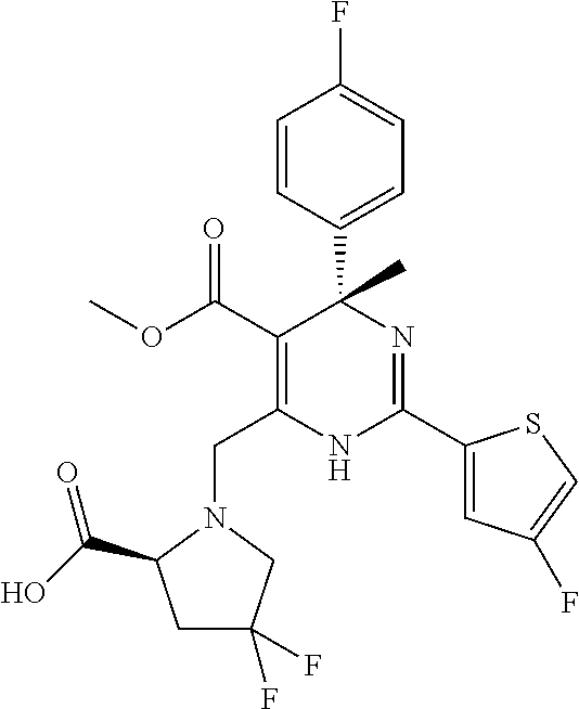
C(C1=C(C(=O)OC)C(C2=CC=C(F)C=C2)(C)N=C(C2=CC(F)=CS2)N1)N1CC(F)(F)CC1C(O)=O
